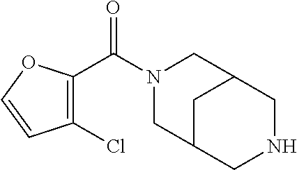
N1(C(C2=C(Cl)C=CO2)=O)CC2CNCC(C1)C2
